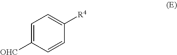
C1=C([OHC])C=CC([R4])=C1
